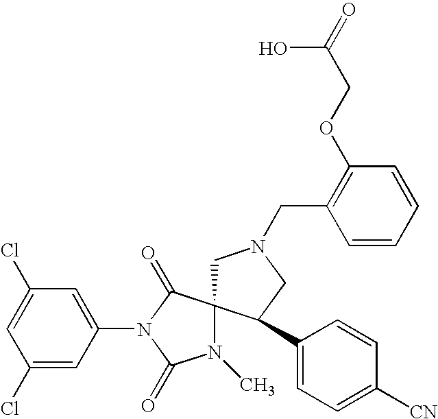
C1(Cl)=CC(N2C(=O)N(C)C3(C2=O)CN(CC2=C(OCC(=O)O)C=CC=C2)CC3C2=CC=C([CN])C=C2)=CC(Cl)=C1
